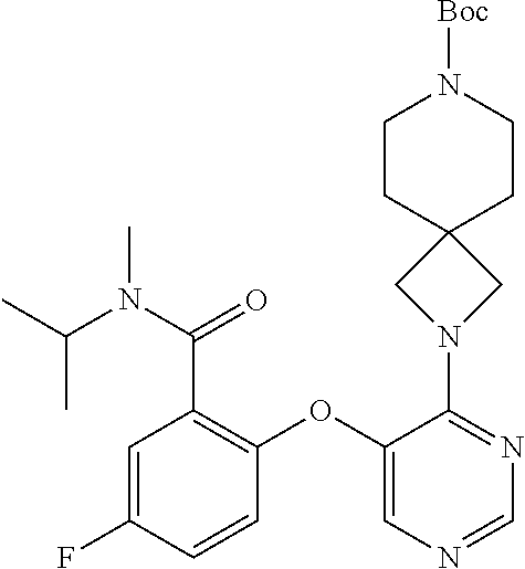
C1CC2(CCN1[Boc])CN(C1=NC=NC=C1OC1=C(C(=O)N(C(C)C)C)C=C(F)C=C1)C2
